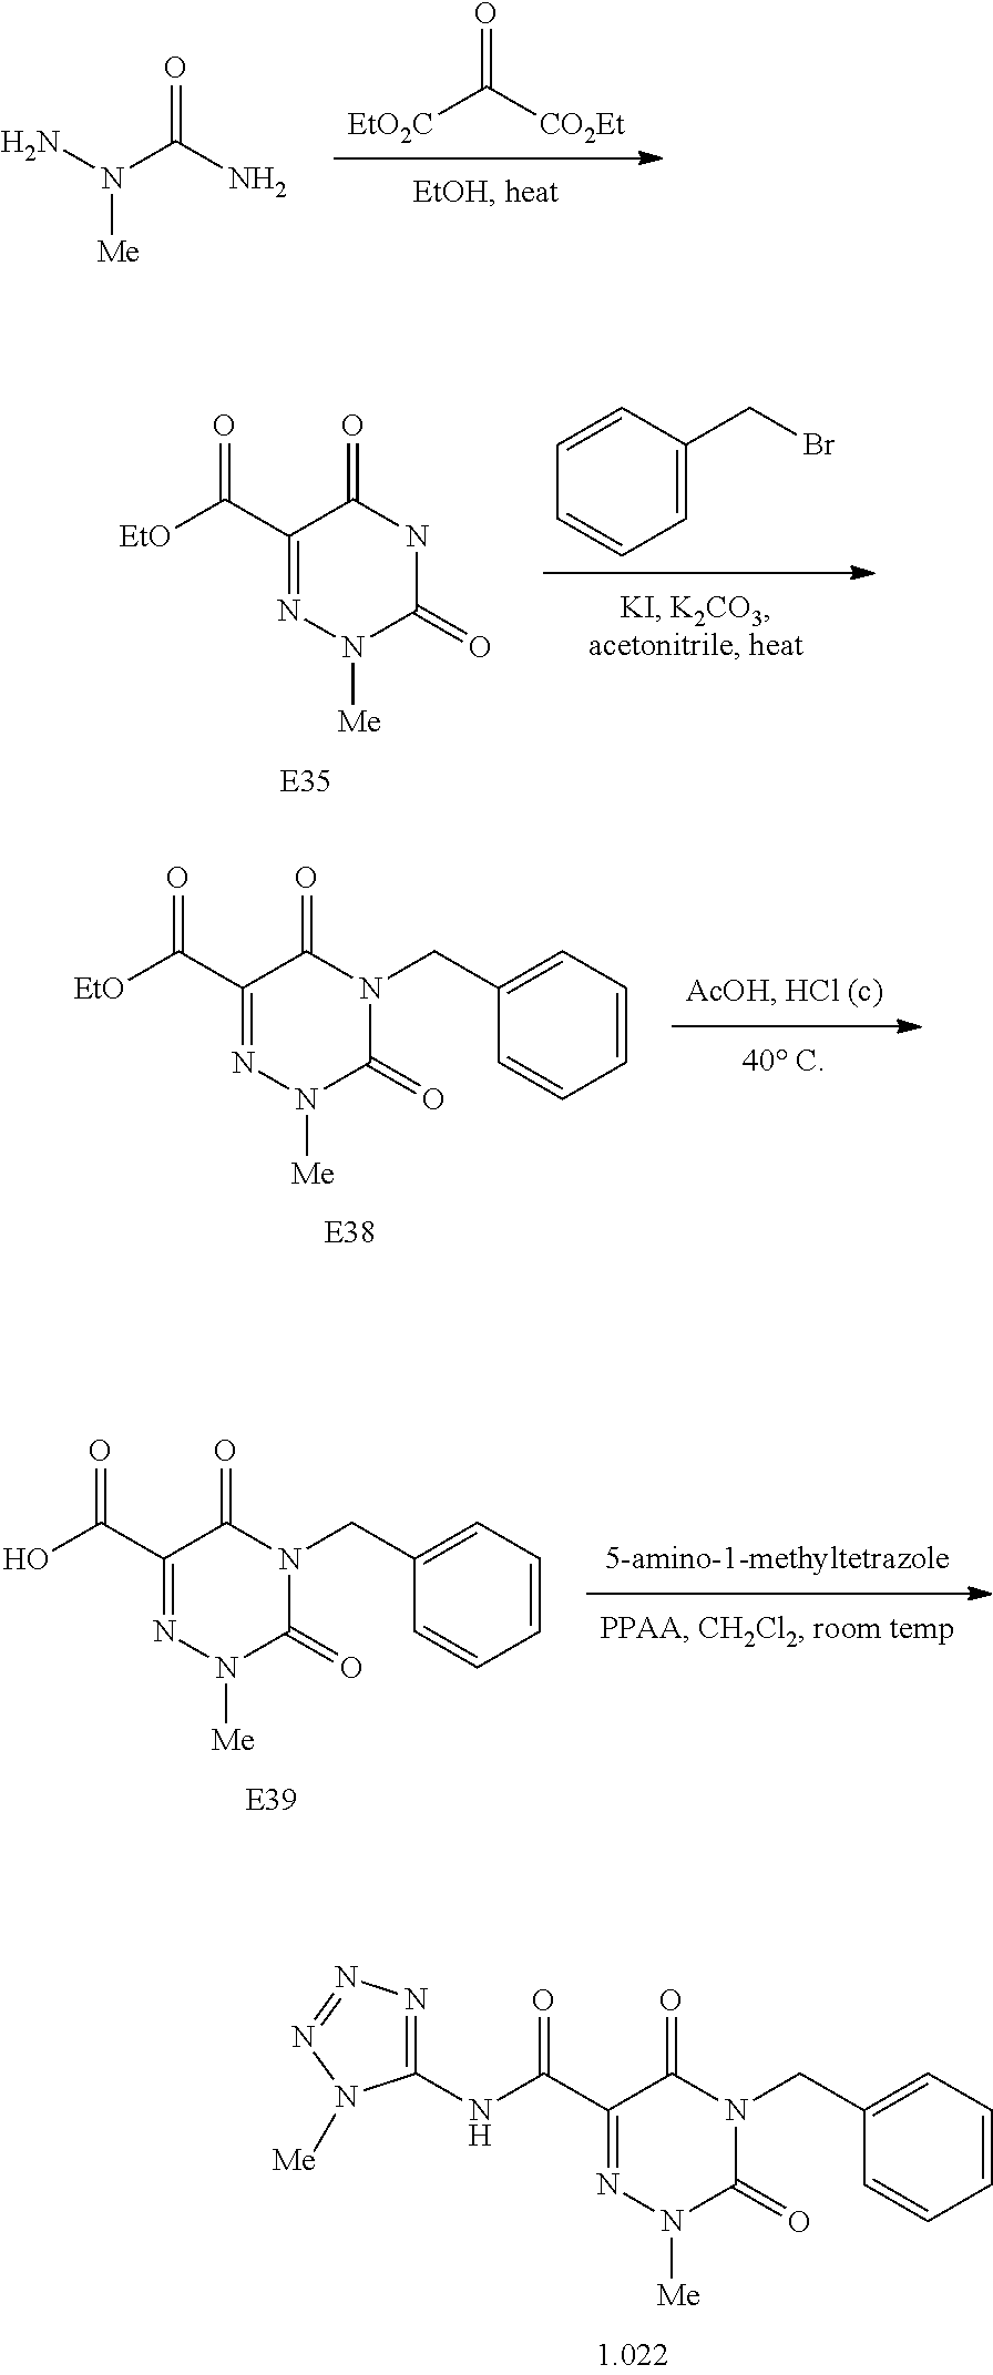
[EtO2C]C([CO2Et])=O.N(C(N)=O)(N)[Me].C1=CC=C(CBr)C=C1.N1C(=O)C(C(=O)[EtO])=NN([Me])C1=O.C(C1=CC=CC=C1)N1C(=O)C(C(=O)[EtO])=NN([Me])C1=O.C(C1=CC=CC=C1)N1C(=O)C(C(=O)NC2=NN=NN2[Me])=NN([Me])C1=O.C(C1=CC=CC=C1)N1C(=O)C(C(=O)O)=NN([Me])C1=O
